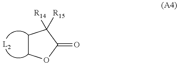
C1COC(=O)C1([R14])[R15]
